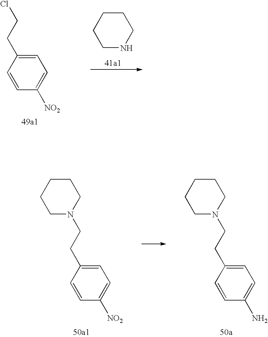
C1=C(CCN2CCCCC2)C=CC(N)=C1.C1=C(CCN2CCCCC2)C=CC([NO2])=C1.C1=C(CCCl)C=CC([NO2])=C1.C1CCCNC1
